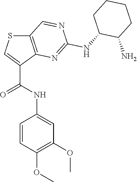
C1(OC)=C(OC)C=CC(NC(C2=CSC3=C2N=C(NC2C(N)CCCC2)N=C3)=O)=C1
